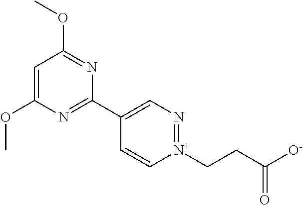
C1=C(OC)N=C(C2=CN=[N+](CCC([O-])=O)C=C2)N=C1OC
